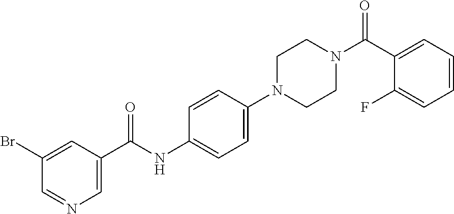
C1(Br)=CC(C(NC2=CC=C(N3CCN(C(C4=CC=CC=C4F)=O)CC3)C=C2)=O)=CN=C1
